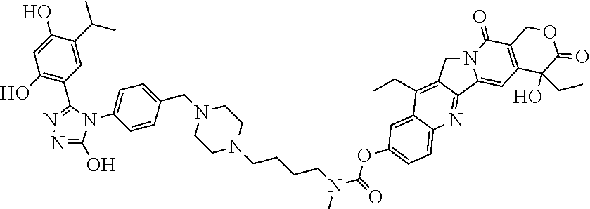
OC1=NN=C(C2=C(O)C=C(O)C(C(C)C)=C2)N1C1=CC=C(CN2CCN(CCCCN(C(OC3=CC=C4C(=C3)C(CC)=C3C(=N4)C4=CC5=C(C(=O)N4C3)COC(=O)C5(O)CC)=O)C)CC2)C=C1
